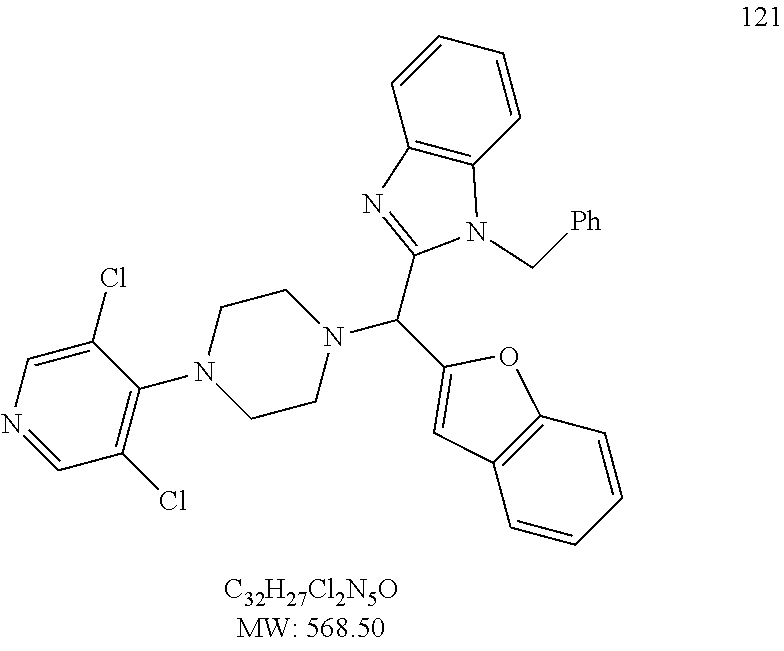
C1(Cl)=CN=CC(Cl)=C1N1CCN(C(C2=CC3=C(O2)C=CC=C3)C2=NC3=C(N2C[Ph])C=CC=C3)CC1
